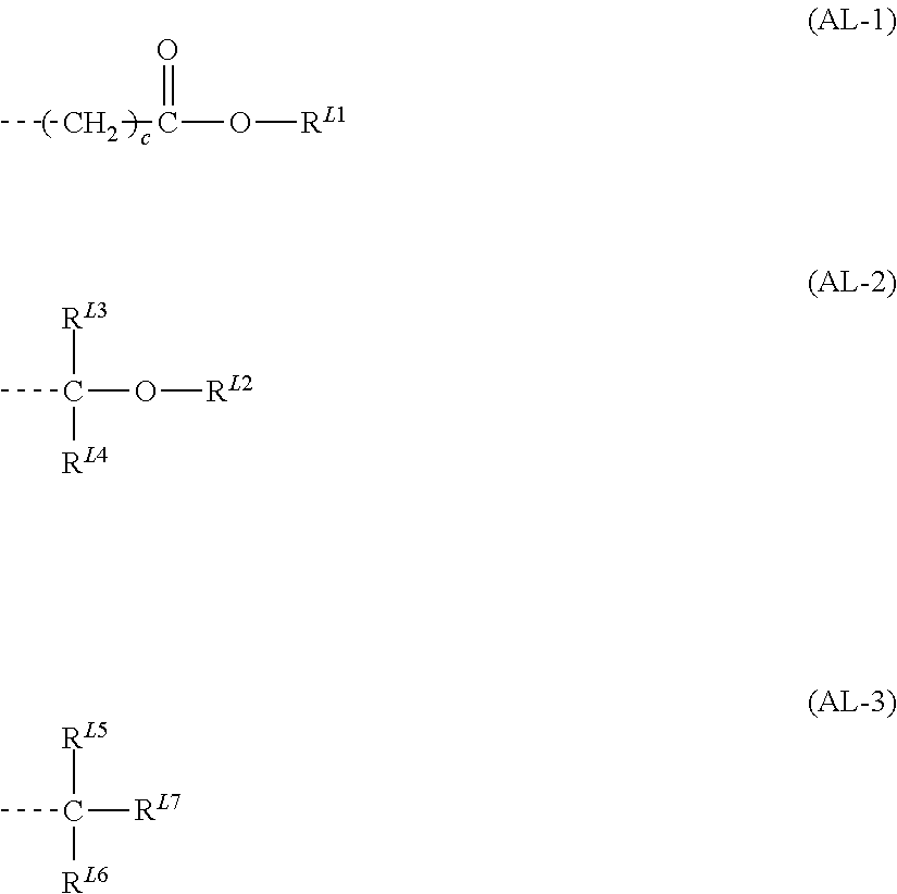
CCC(O[RL1])=O.CC(O[RL2])([RL3])[RL4].CC([RL7])([RL5])[RL6]
